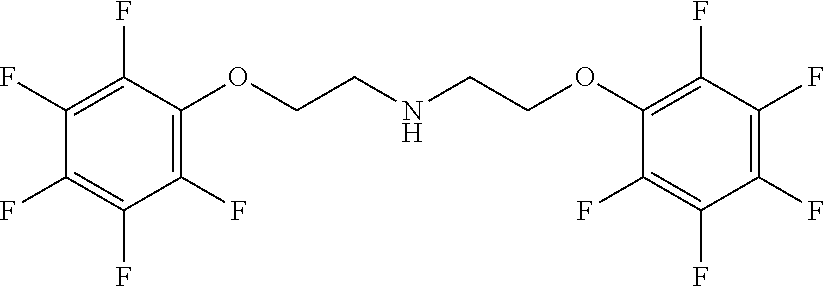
C1(F)=C(F)C(OCCNCCOC2=C(F)C(F)=C(F)C(F)=C2F)=C(F)C(F)=C1F
